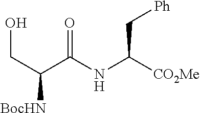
O=C(NC([CO2Me])C[Ph])C(CO)[BocHN]
